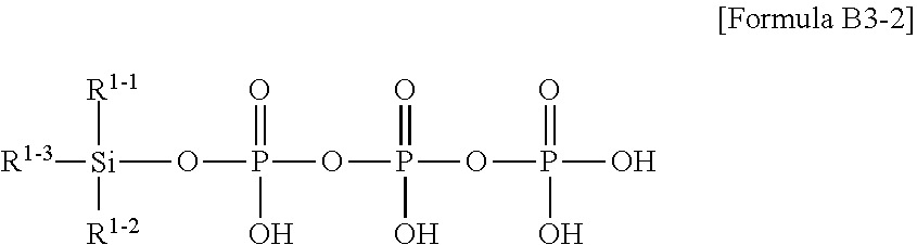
[Si]([R1-3])(OP(=O)(OP(=O)(OP(=O)(O)O)O)O)([R1-1])[R1-2]
